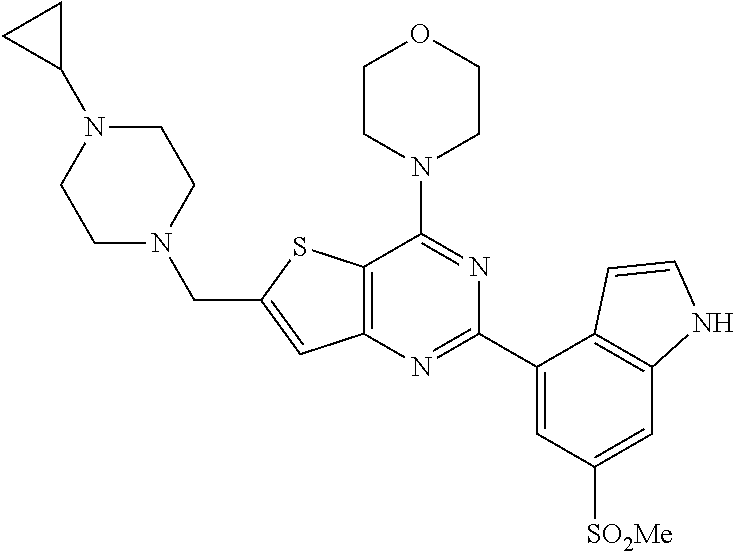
C12=C(N=C(C3=CC([SO2Me])=CC4=C3C=CN4)N=C1N1CCOCC1)C=C(CN1CCN(C3CC3)CC1)S2
